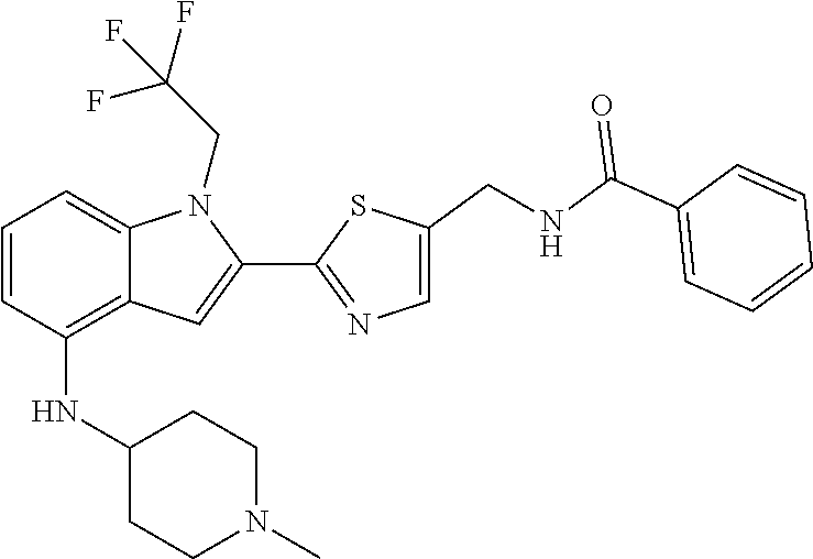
N1=C(C2=CC3=C(NC4CCN(C)CC4)C=CC=C3N2CC(F)(F)F)SC(CNC(C2=CC=CC=C2)=O)=C1
